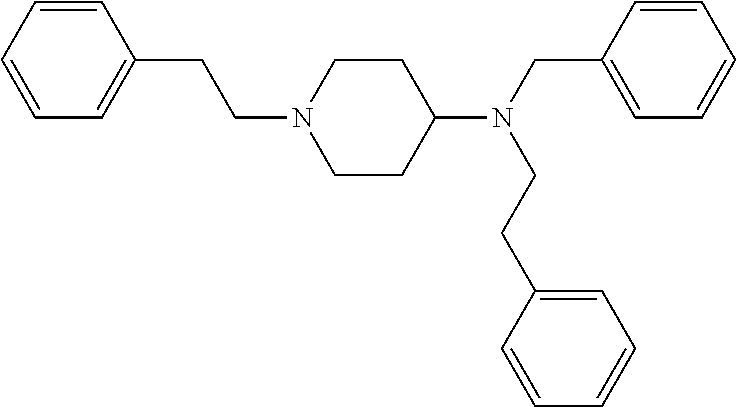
C1=CC(CN(C2CCN(CCC3=CC=CC=C3)CC2)CCC2=CC=CC=C2)=CC=C1
